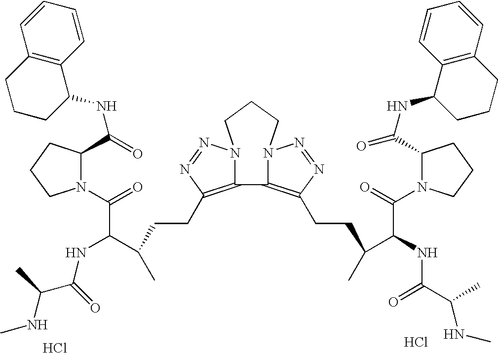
Cl.Cl.N1(C(=O)C(C(C)CCC2=C3C4=C(CCC(C(NC(C(NC)C)=O)C(=O)N5C(C(NC6CCCC7=C6C=CC=C7)=O)CCC5)C)N=NN4CCCN3N=N2)NC(C(C)NC)=O)C(C(NC2C3=C(CCC2)C=CC=C3)=O)CCC1
